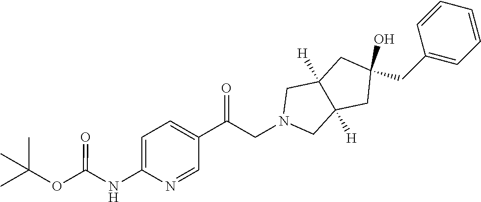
C1=C(C(CN2CC3([H])C([H])(C2)CC(CC2=CC=CC=C2)(O)C3)=O)C=NC(NC(OC(C)(C)C)=O)=C1
